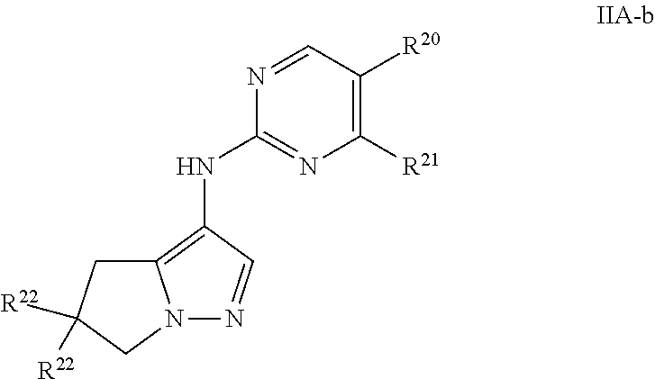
C1=NC(NC2=C3N(N=C2)CC([R22])([R22])C3)=NC([R21])=C1[R20]
